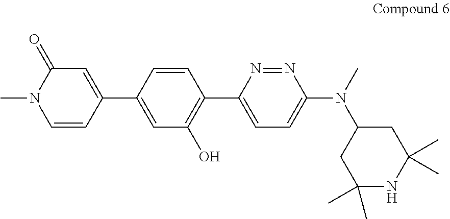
C1=C(C2=C(O)C=C(C3=CC(=O)N(C)C=C3)C=C2)N=NC(N(C)C2CC(C)(C)NC(C)(C)C2)=C1
